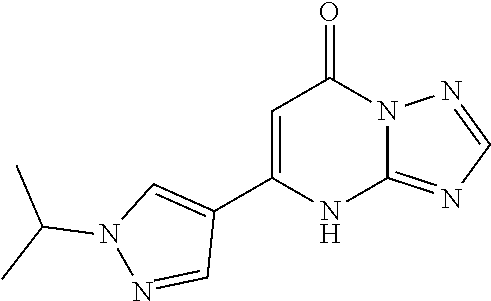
C12=NC=NN1C(=O)C=C(C1=CN(C(C)C)N=C1)N2
